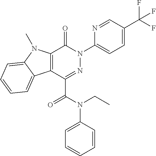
C12=C(C(C(=O)N(C3=CC=CC=C3)CC)=NN(C3=CC=C(C(F)(F)F)C=N3)C1=O)C1=CC=CC=C1N2C
